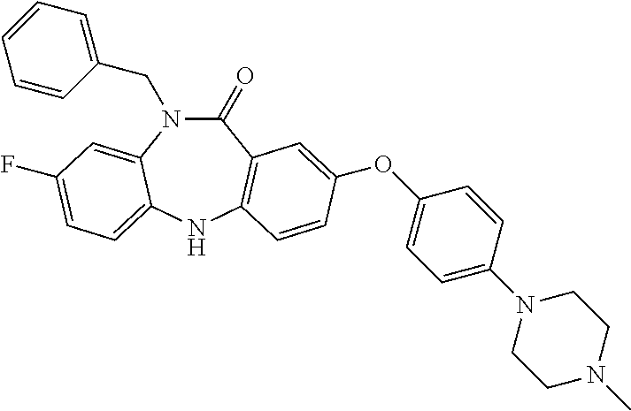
C(N1C(=O)C2=C(NC3=CC=C(F)C=C13)C=CC(OC1=CC=C(N3CCN(C)CC3)C=C1)=C2)C1=CC=CC=C1
